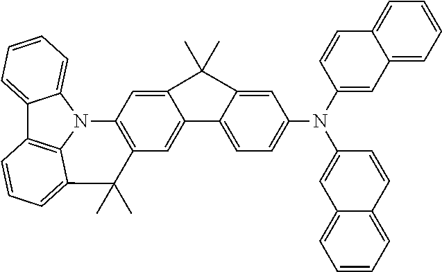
C12=CC=CC=C1N1C3=C2C=CC=C3C(C)(C)C2=C1C=C1C(=C2)C2=CC=C(N(C3=CC4=CC=CC=C4C=C3)C3=CC4=CC=CC=C4C=C3)C=C2C1(C)C
